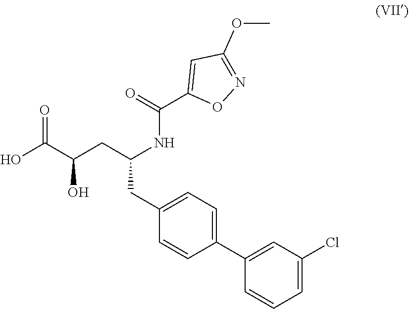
C1(CC(CC(C(O)=O)O)NC(C2=CC(OC)=NO2)=O)=CC=C(C2=CC(Cl)=CC=C2)C=C1
